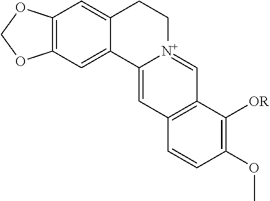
C12=C(C=C3C(=C1)CC[N+]1=CC4=C(C=C31)C=CC(OC)=C4[OR])OCO2
